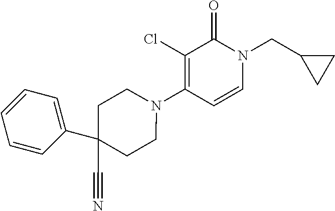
N1(C2=C(Cl)C(=O)N(CC3CC3)C=C2)CCC(C#N)(C2=CC=CC=C2)CC1
